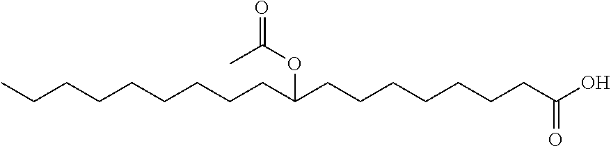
CCCCCCCCCC(CCCCCCCC(O)=O)OC(=O)C
